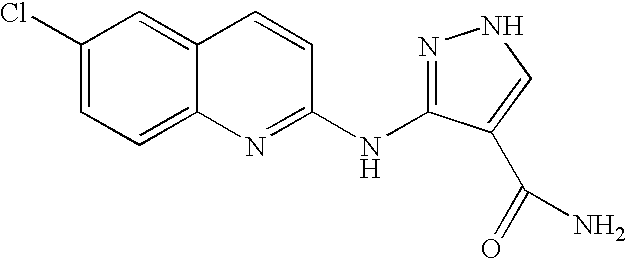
C1(Cl)=CC=C2C(=C1)C=CC(NC1=NNC=C1C(=O)N)=N2
